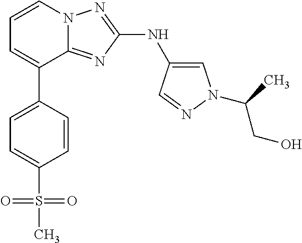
C1=CN2C(=NC(NC3=CN(C(C)CO)N=C3)=N2)C(C2=CC=C(S(C)(=O)=O)C=C2)=C1
